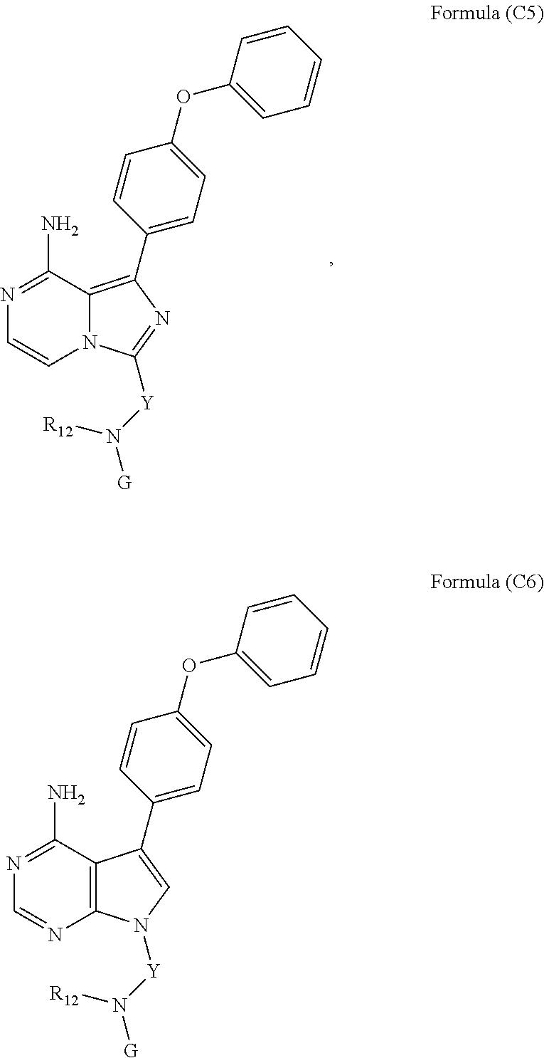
C12=C(C(N)=NC=N1)C(C1=CC=C(OC3=CC=CC=C3)C=C1)=CN2[Y]N([G])[R12].N12C(=C(C3=CC=C(OC4=CC=CC=C4)C=C3)N=C1[Y]N([G])[R12])C(N)=NC=C2
